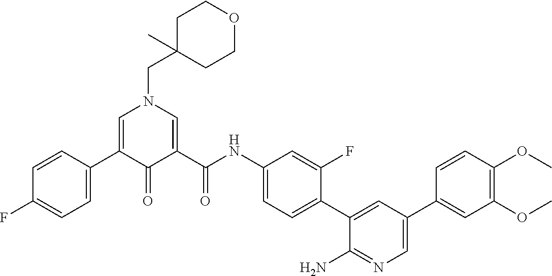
C1C(CN2C=C(C3=CC=C(F)C=C3)C(=O)C(C(NC3=CC=C(C4=CC(C5=CC(OC)=C(OC)C=C5)=CN=C4N)C(F)=C3)=O)=C2)(C)CCOC1
